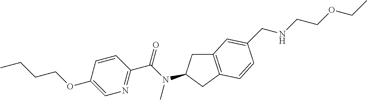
C1(OCCCC)=CN=C(C(N(C)C2CC3=C(C2)C=CC(CNCCOCC)=C3)=O)C=C1
